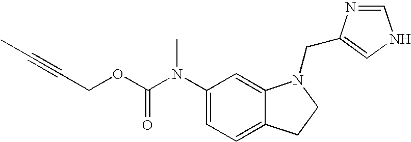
C1(N(C(OCC#CC)=O)C)=CC=C2C(=C1)N(CC1=CNC=N1)CC2
